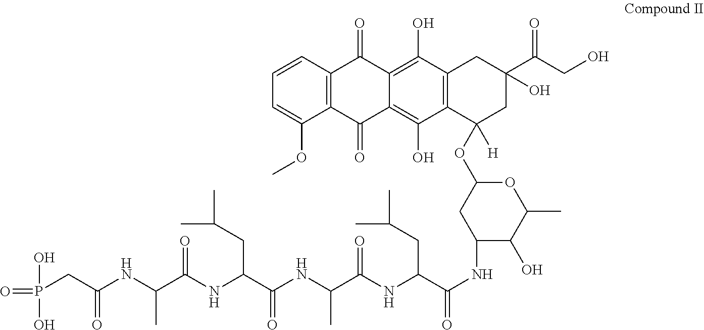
OP(O)(=O)CC(NC(C(NC(C(NC(C(NC(C(NC1C(O)C(C)OC(OC2([H])CC(C(CO)=O)(O)CC3=C2C(O)=C2C(=C3O)C(=O)C3=C(C2=O)C(OC)=CC=C3)C1)=O)CC(C)C)=O)C)=O)CC(C)C)=O)C)=O
